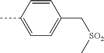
C1=C(C)C=CC(C[SO2]C)=C1
